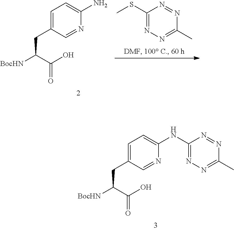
CSC1=NN=C(C)N=N1.C1=C(CC([BocHN])C(O)=O)C=NC(N)=C1.C1=C(CC([BocHN])C(O)=O)C=NC(NC2=NN=C(C)N=N2)=C1
